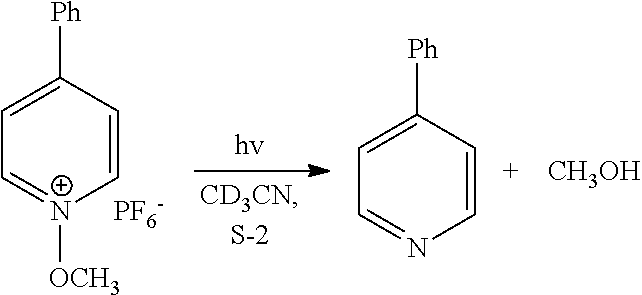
C1=[N+]([OCH3])C=CC([Ph])=C1.[PF6-].C1=NC=CC([Ph])=C1.[CH3OH]
